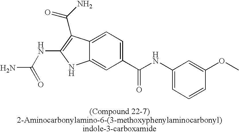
C12=CC=C(C(NC3=CC=CC(OC)=C3)=O)C=C1NC(NC(N)=O)=C2C(=O)N
